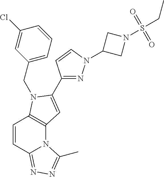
C1=CC2=NN=C(C)N2C2=C1N(CC1=CC=CC(Cl)=C1)C(C1=NN(C3CN(S(=O)(CC)=O)C3)C=C1)=C2
